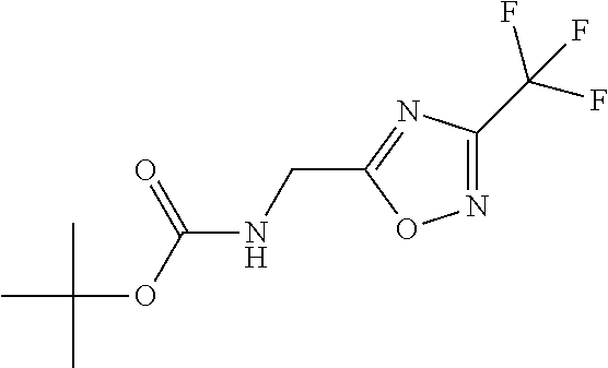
N1=C(C(F)(F)F)N=C(CNC(OC(C)(C)C)=O)O1
